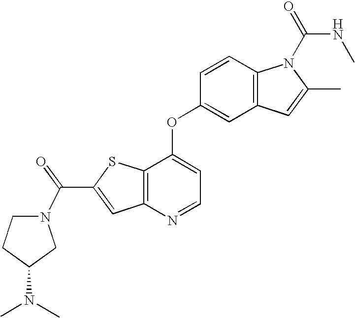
C12=C(C(OC3=CC4=C(C=C3)N(C(=O)NC)C(C)=C4)=CC=N1)SC(C(=O)N1CCC(N(C)C)C1)=C2
